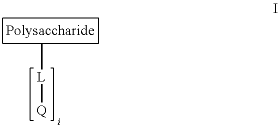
C[L][Q]
